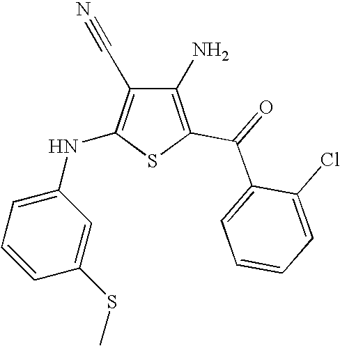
C1(N)=C(C(=O)C2=CC=CC=C2Cl)SC(NC2=CC=CC(SC)=C2)=C1C#N
